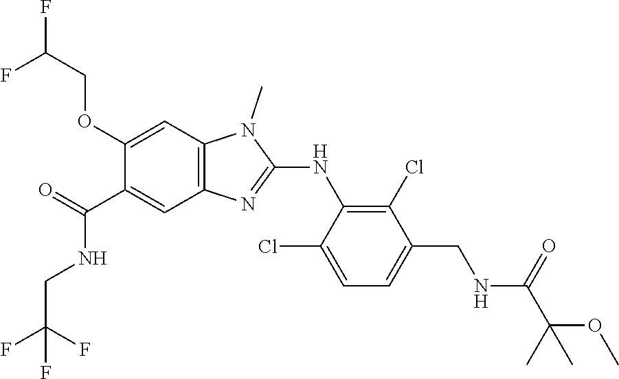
C1(OCC(F)F)=CC2=C(C=C1C(NCC(F)(F)F)=O)N=C(NC1=C(Cl)C(CNC(C(C)(OC)C)=O)=CC=C1Cl)N2C
